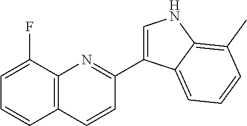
C12=C(C(F)=CC=C1)N=C(C1=CNC3=C(C)C=CC=C13)C=C2
